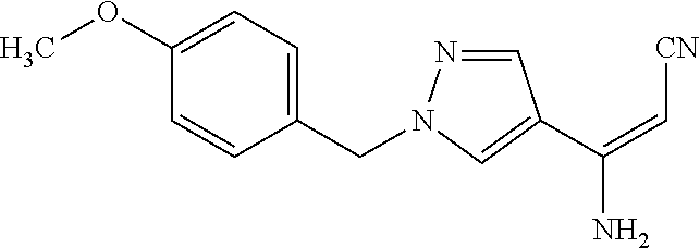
C1=C(OC)C=CC(CN2N=CC(C(=C[CN])N)=C2)=C1
